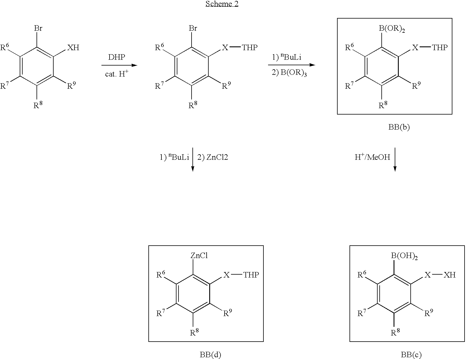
C1([R6])=C([R7])C([R8])=C([R9])C([X][THP])=C1[B(OR)2].C1([R6])=C([R7])C([R8])=C([R9])C([XH])=C1Br.[DHP].C1([R6])=C([R7])C([R8])=C([R9])C([X][THP])=C1Br.C1([R6])=C([R7])C([R8])=C([R9])C([X][THP])=C1[ZnCl].C1([R6])=C([R7])C([R8])=C([R9])C([X][XH])=C1[B(OH)2]
